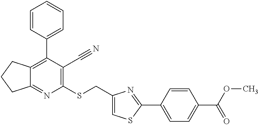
C12=NC(SCC3=CSC(C4=CC=C(C(OC)=O)C=C4)=N3)=C(C#N)C(C3=CC=CC=C3)=C1CCC2
